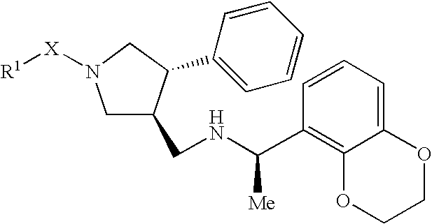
C1C(CNC(C2=C3C(=CC=C2)OCCO3)[Me])C(C2=CC=CC=C2)CN1[X][R1]
